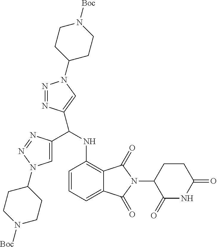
C1=C(C(NC2=C3C(=CC=C2)C(=O)N(C2C(=O)NC(=O)CC2)C3=O)C2=CN(C3CCN([Boc])CC3)N=N2)N=NN1C1CCN([Boc])CC1
